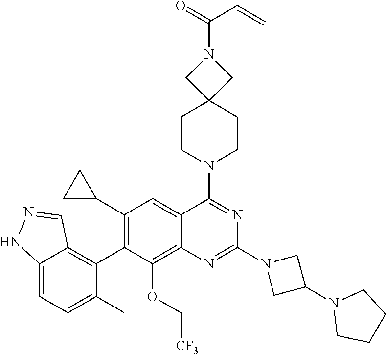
C12=CC(C)=C(C)C(C3=C(C4CC4)C=C4C(=C3OC[CF3])N=C(N3CC(N5CCCC5)C3)N=C4N3CCC4(CC3)CN(C(=O)C=C)C4)=C1C=NN2
